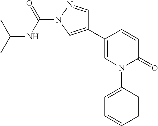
C1=CC(C2=CN(C(NC(C)C)=O)N=C2)=CN(C2=CC=CC=C2)C1=O
